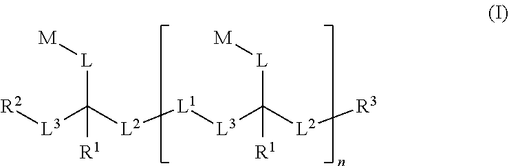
[L1]([L2]C([L][M])([L3][R2])[R1])[L3]C([L2][R3])([L][M])[R1]
